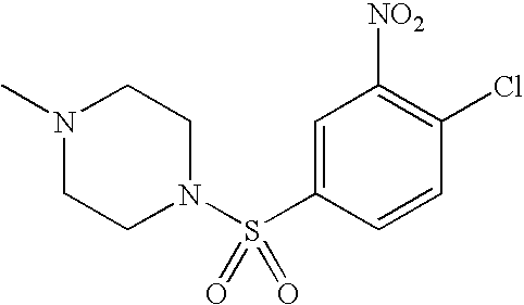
C1=C(S(N2CCN(C)CC2)(=O)=O)C=CC(Cl)=C1[NO2]
